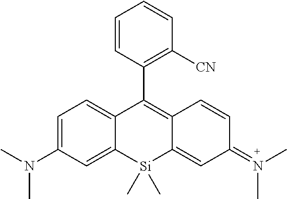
C1=CC(C2=C3C(=CC(=N(C)C)C=C3)[Si](C)(C)C3=CC(N(C)C)=CC=C23)=C([CN])C=C1
